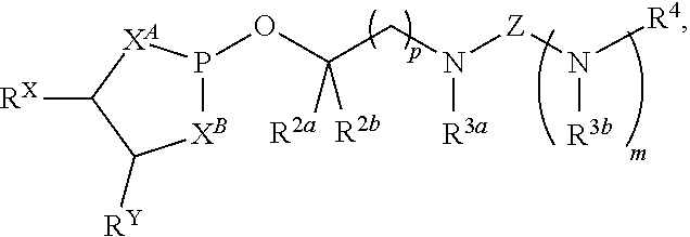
[XB]1P(OC(CN([Z]N([R4])[R3b])[R3a])([R2a])[R2b])[XA]C([RX])C1[RY]
